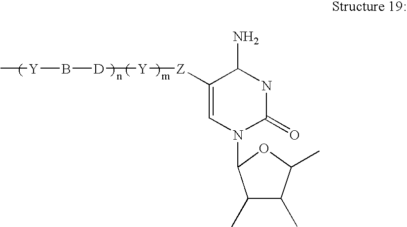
C1([Z][Y][D]B[Y]C)=CN(C2C(C)C(C)C(C)O2)C(=O)NC1N
